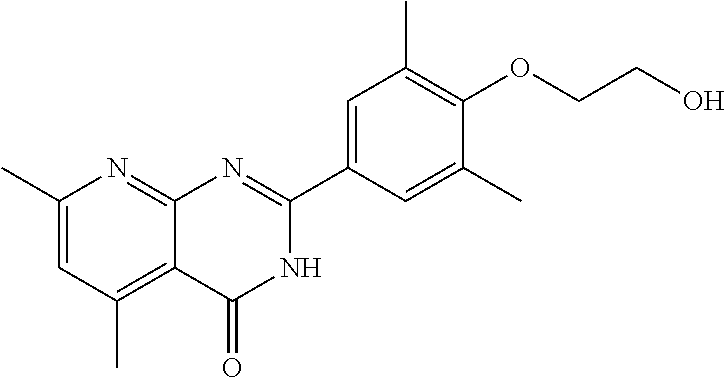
C12=C(C)C=C(C)N=C1N=C(C1=CC(C)=C(OCCO)C(C)=C1)NC2=O
